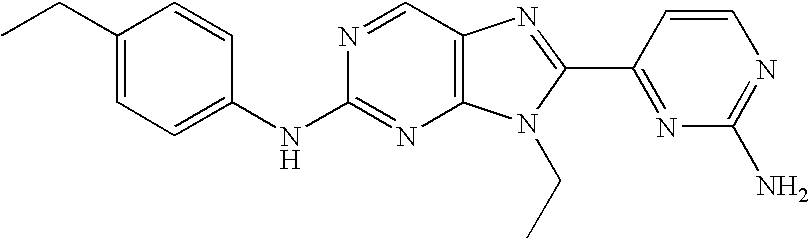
C1(NC2=NC3=C(C=N2)N=C(C2=NC(N)=NC=C2)N3CC)=CC=C(CC)C=C1
